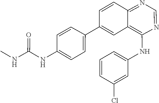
C1=CC(C2=CC3=C(NC4=CC=CC(Cl)=C4)N=CN=C3C=C2)=CC=C1NC(NC)=O
